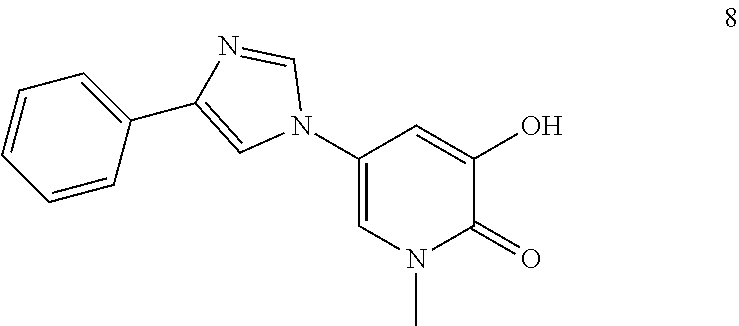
C1(N2C=NC(C3=CC=CC=C3)=C2)=CN(C)C(=O)C(O)=C1
